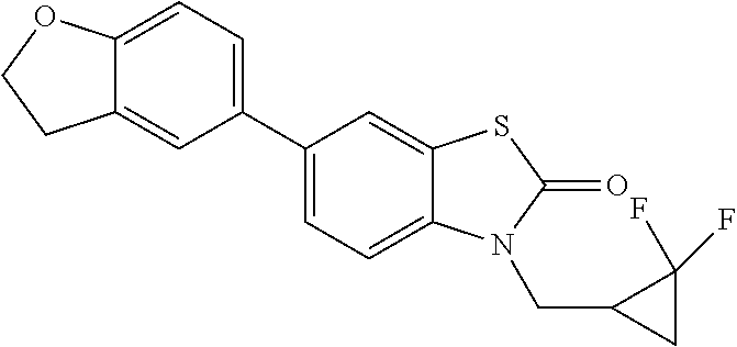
C1(C2=CC=C3C(=C2)SC(=O)N3CC2CC2(F)F)=CC=C2C(=C1)CCO2
